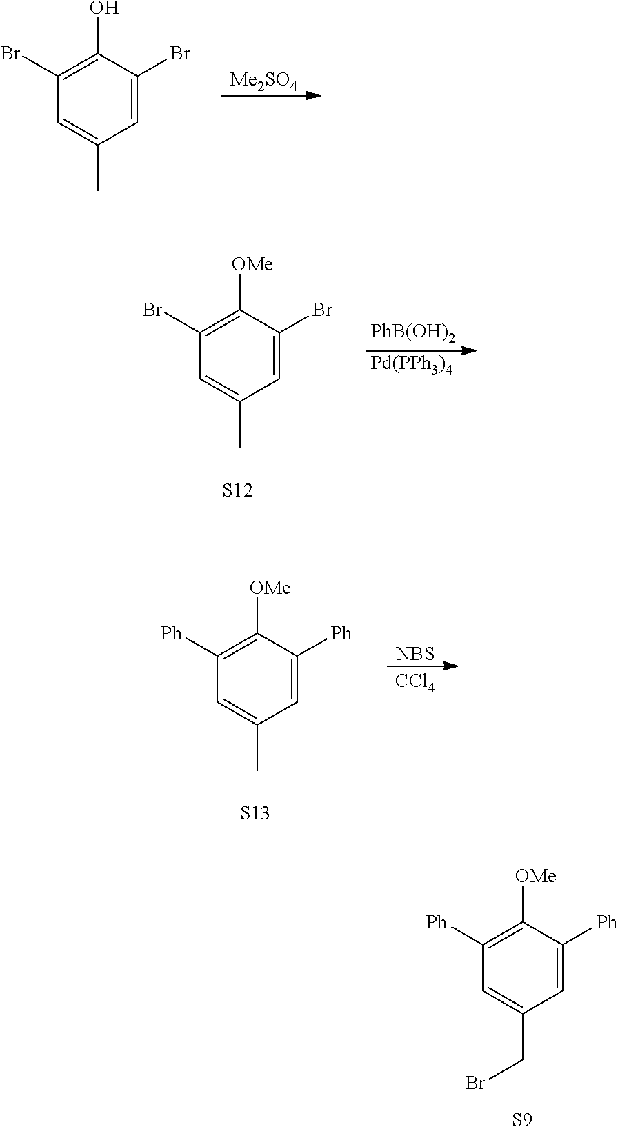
C1=C(C)C=C(Br)C(O)=C1Br.[Me2SO4].C1=C(C)C=C(Br)C([OMe])=C1Br.[S12].[PhB(OH)2].[Pd(PPh3)4].C1=C(C)C=C([Ph])C([OMe])=C1[Ph].[S13].[NBS].[CCl4].C1=C(CBr)C=C([Ph])C([OMe])=C1[Ph].[S9]
